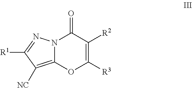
N12C(=C([NC])C([R1])=N1)OC([R3])=C([R2])C2=O
